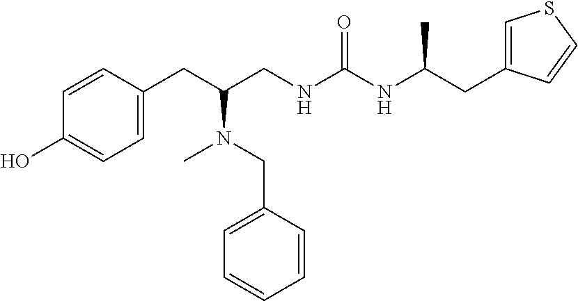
C1(CC(CNC(NC(CC2=CSC=C2)C)=O)N(C)CC2=CC=CC=C2)=CC=C(O)C=C1
